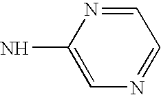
C1=NC(N)=CN=C1
